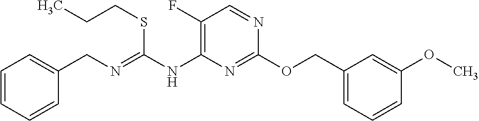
C1(F)=C(NC(=NCC2=CC=CC=C2)SCCC)N=C(OCC2=CC=CC(OC)=C2)N=C1
